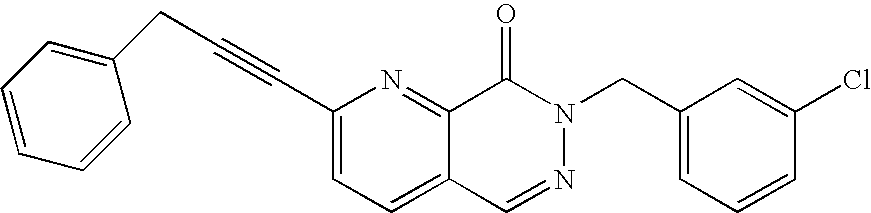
C(#CC1=CC=C2C(=N1)C(=O)N(CC1=CC=CC(Cl)=C1)N=C2)CC1=CC=CC=C1
